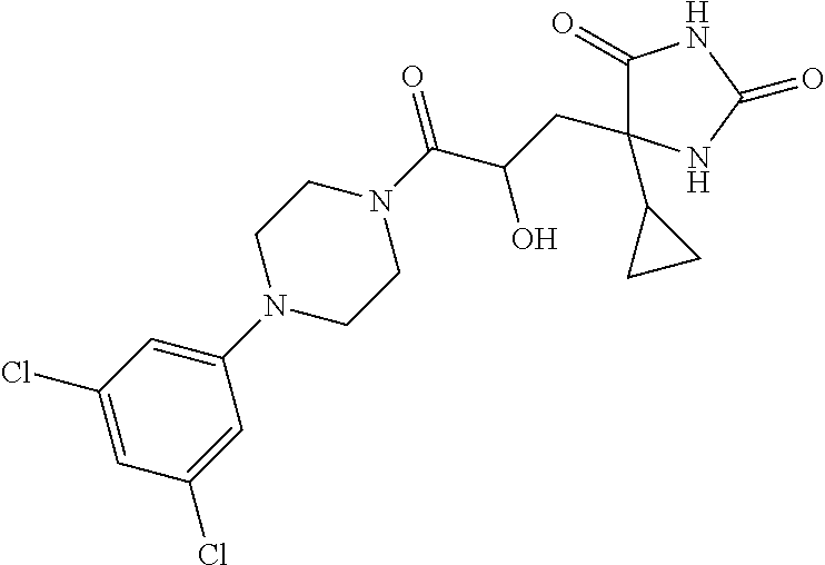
C1(=O)C(C2CC2)(CC(C(N2CCN(C3=CC(Cl)=CC(Cl)=C3)CC2)=O)O)NC(=O)N1
